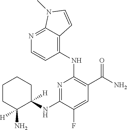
N1=C2C(=C(NC3=C(C(=O)N)C=C(F)C(NC4([H])CCCCC4(N)[H])=N3)C=C1)C=CN2C
